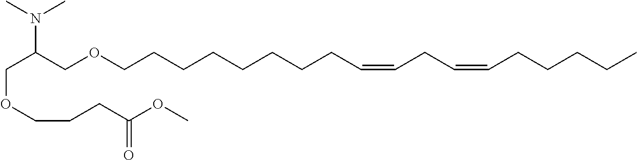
C(OCCCC(OC)=O)C(COCCCCCCCCC=CCC=CCCCCC)N(C)C
